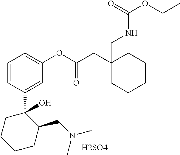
C1(C2(O)CCCCC2CN(C)C)=CC(OC(CC2(CNC(OCC)=O)CCCCC2)=O)=CC=C1.[H2SO4]
